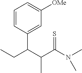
C1=CC(C(C(C(N(C)C)=S)C)CC)=CC([OMe])=C1
